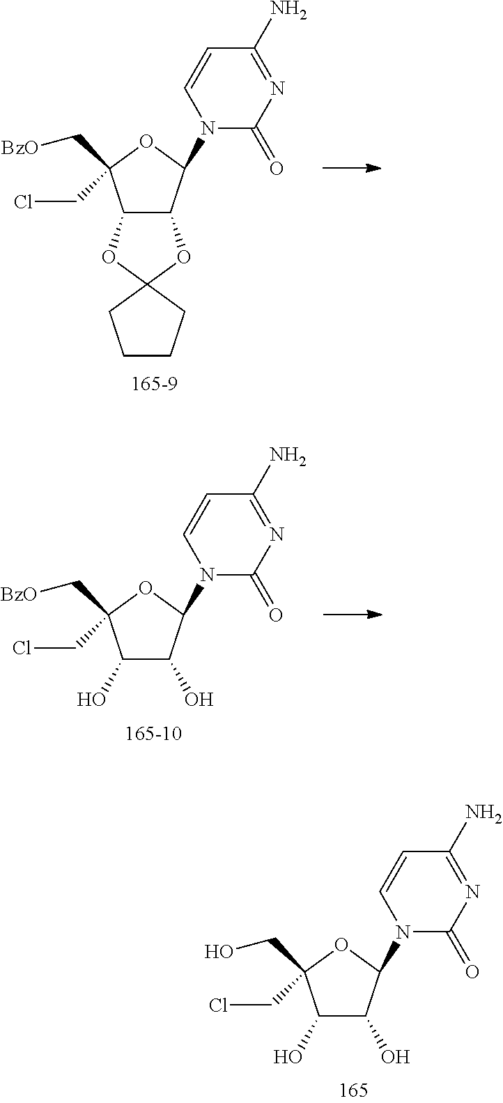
C1(O)C(O)C(N2C(=O)N=C(N)C=C2)OC1(CO)CCl.C12C(C(N3C(=O)N=C(N)C=C3)OC1(C[BzO])CCl)OC1(O2)CCCC1.C1(O)C(O)C(N2C(=O)N=C(N)C=C2)OC1(C[BzO])CCl
